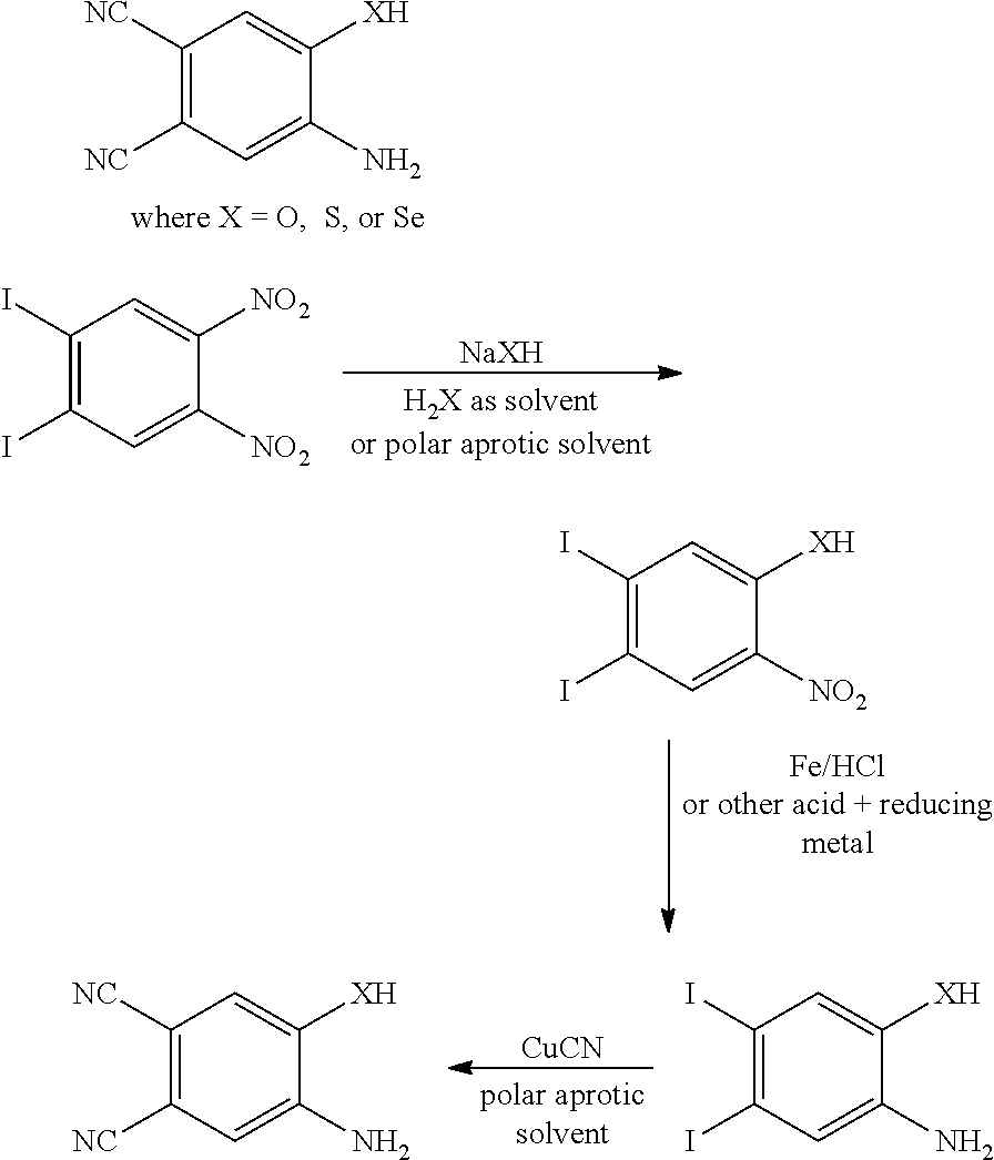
C1([NC])=C([NC])C=C(N)C([XH])=C1.C1(I)=C(I)C=C([NO2])C([NO2])=C1.[NaXH].C1(I)=C(I)C=C([NO2])C([XH])=C1.[CuCN].C1(I)=C(I)C=C(N)C([XH])=C1.C1([NC])=C([NC])C=C(N)C([XH])=C1
